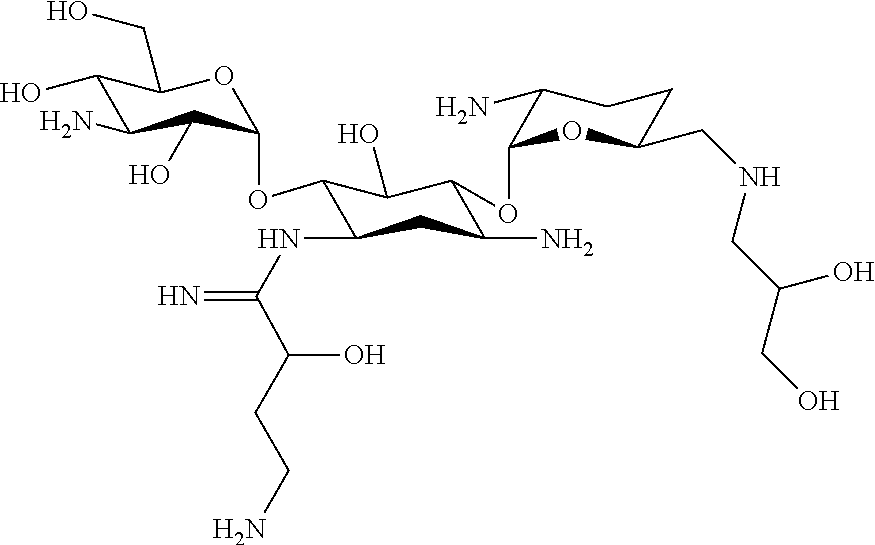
C1(O)C(N)C(O)C(OC2C(NC(=N)C(O)CCN)CC(N)C(OC3OC(CNCC(CO)O)CCC3N)C2O)OC1CO
